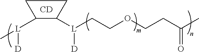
C[L]([D])C1C([L]([D])CCOCCC(C)=O)CC1.[CD]
